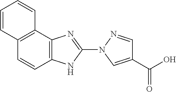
C12=C(C3=C(C=C1)NC(N1C=C(C(O)=O)C=N1)=N3)C=CC=C2
